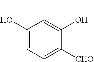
C1(O)=CC=C([CHO])C(O)=C1C
